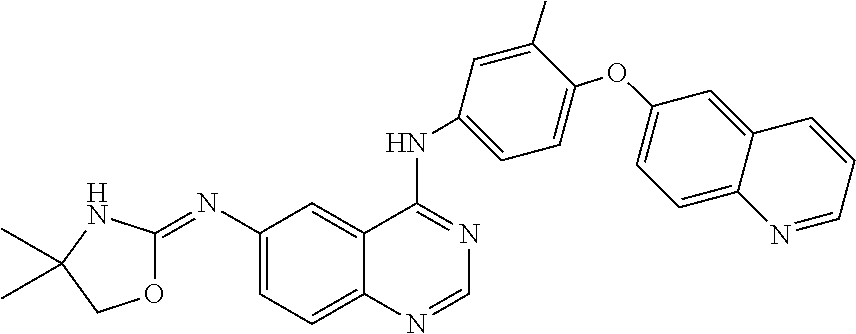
C1(N=C2OCC(C)(C)N2)=CC=C2C(=C1)C(NC1=CC=C(OC3=CC=C4C(=C3)C=CC=N4)C(C)=C1)=NC=N2
